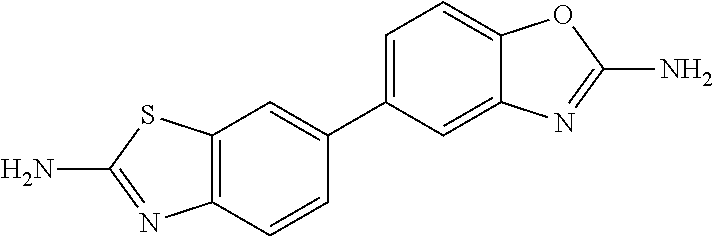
C12=C(C=CC(C3=CC=C4C(=C3)N=C(N)O4)=C1)N=C(N)S2
